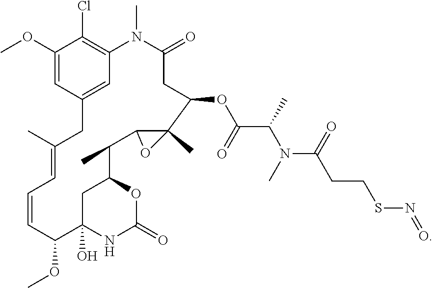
C1(OC)=CC2=CC(=C1Cl)N(C)C(=O)CC(OC(C(N(C(CCSN=O)=O)C)C)=O)C1(C)C(C(C)C3CC(O)(C(OC)C=CC=C(C)C2)NC(=O)O3)O1
